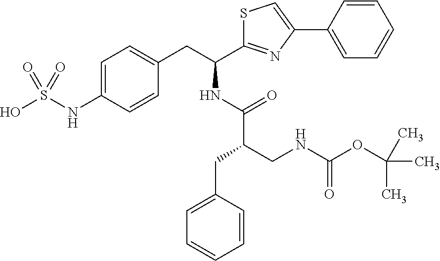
C1=C(NS(O)(=O)=O)C=CC(CC(C2=NC(C3=CC=CC=C3)=CS2)NC(=O)C(CNC(OC(C)(C)C)=O)CC2=CC=CC=C2)=C1
